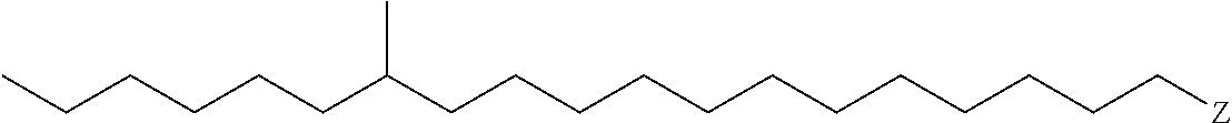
C(CCCCC[Z])CCCCCCC(CCCCCC)C
